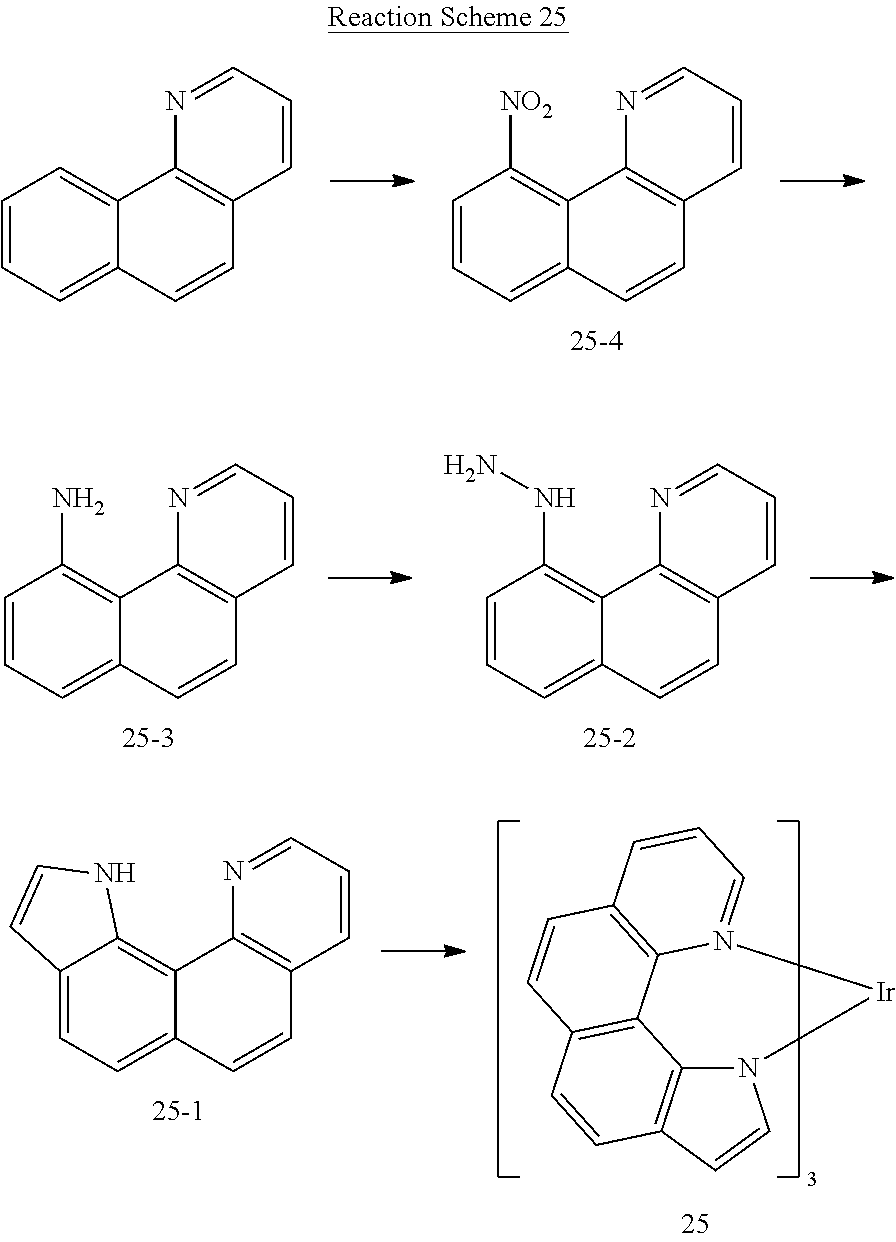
C1=CC=C2C(=C1[NO2])C1=C(C=C2)C=CC=N1.C1=CC=C2C(=C1)C1=C(C=C2)C=CC=N1.C1=CC=C2C(=C1N)C1=C(C=C2)C=CC=N1.C1=CC=C2C(=C1NN)C1=C(C=C2)C=CC=N1.N12C3=C(C=C1)C=CC1=C3C3=C(C=C1)C=CC=N3[Ir]2.C12=CC=C3C(=C1NC=C2)C1=C(C=C3)C=CC=N1
